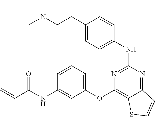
C1=C(CCN(C)C)C=CC(NC2=NC(OC3=CC=CC(NC(C=C)=O)=C3)=C3C(=N2)C=CS3)=C1
